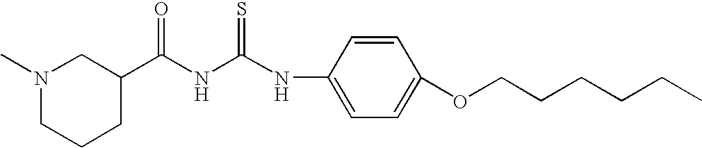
N1(C)CCCC(C(NC(NC2=CC=C(OCCCCCC)C=C2)=S)=O)C1
